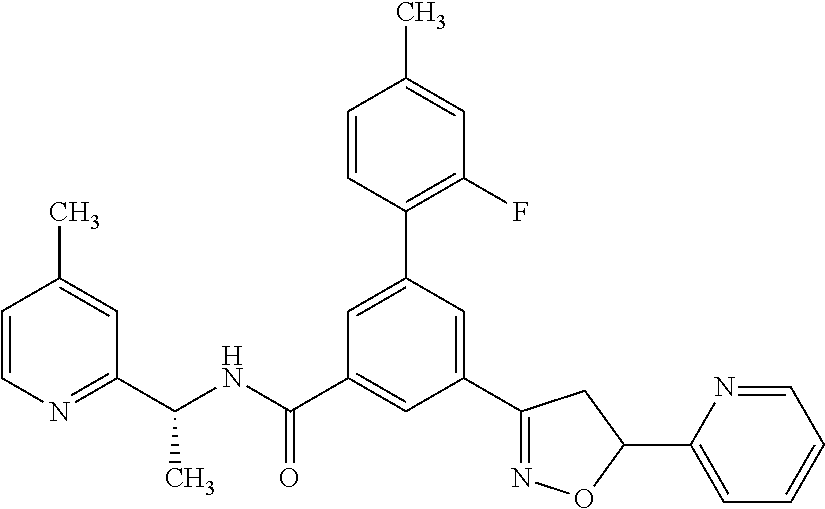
C1(C(NC(=O)C2=CC(C3=NOC(C4=CC=CC=N4)C3)=CC(C3=C(F)C=C(C)C=C3)=C2)C)=NC=CC(C)=C1
